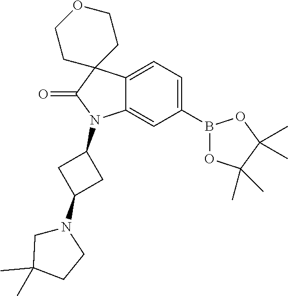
C12=CC=C(B3OC(C)(C)C(C)(C)O3)C=C1N(C1CC(N3CC(C)(C)CC3)C1)C(=O)C21CCOCC1
